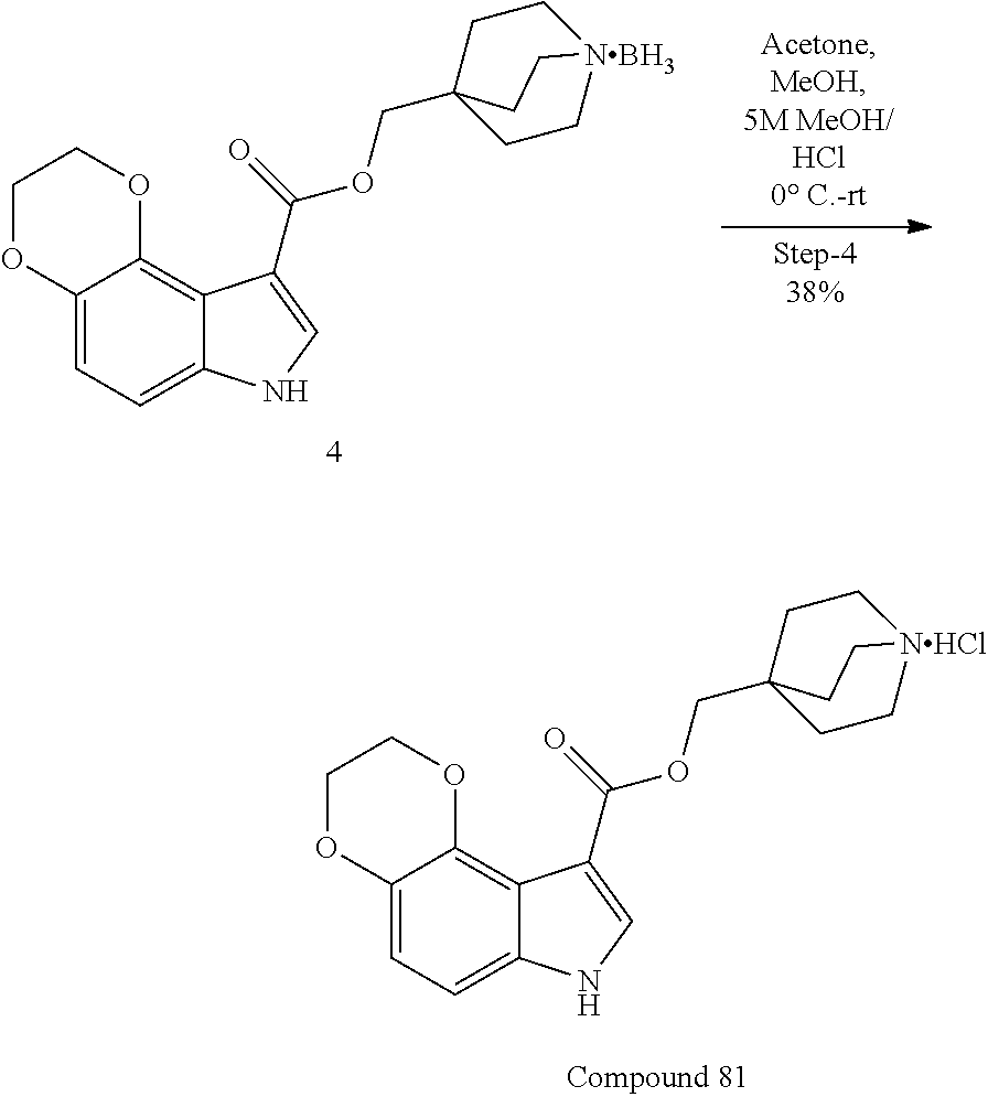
C12=CC=C3C(=C1OCCO2)C(C(=O)OCC12CC[NHCl](CC1)CC2)=CN3.C12=CC=C3C(=C1OCCO2)C(C(=O)OCC12CC[NBH3](CC1)CC2)=CN3
